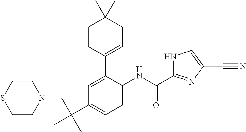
C1=C(C2=CCC(C)(C)CC2)C(NC(C2=NC(C#N)=CN2)=O)=CC=C1C(CN1CCSCC1)(C)C
